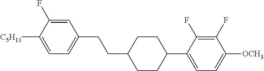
C1=C(F)C([C5H11])=CC=C1CCC1CCC(C2=CC=C([OCH3])C(F)=C2F)CC1
